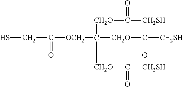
C([OCH2]C([CH2O]C([CH2SH])=O)([CH2O]C([CH2SH])=O)[CH2O]C([CH2SH])=O)(=O)CS
